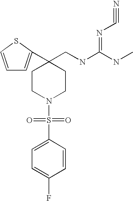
C1=CSC(C2(CNC(NC)=NC#N)CCN(S(=O)(=O)C3=CC=C(F)C=C3)CC2)=C1
